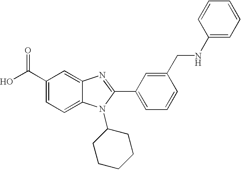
OC(C1=CC=C2C(=C1)N=C(C1=CC=CC(CNC3=CC=CC=C3)=C1)N2C1CCCCC1)=O
